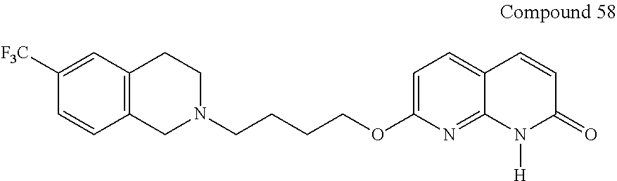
C12=C(CN(CCCCOC3=CC=C4C(=N3)N([H])C(=O)C=C4)CC1)C=CC([F3C])=C2
